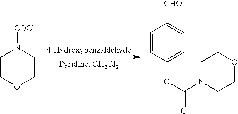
C1=CC(OC(=O)N2CCOCC2)=CC=C1[CHO].C1COCCN1[COCl]
